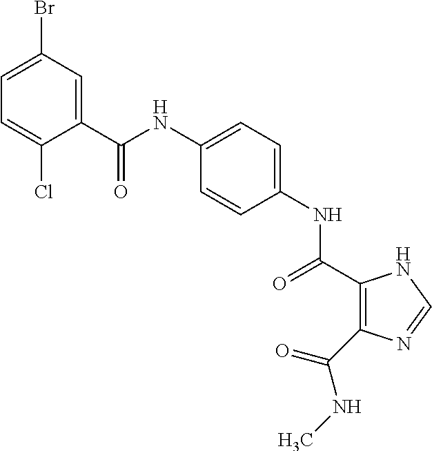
C1(C(NC2=CC=C(NC(=O)C3=C(C(NC)=O)N=CN3)C=C2)=O)=CC(Br)=CC=C1Cl
